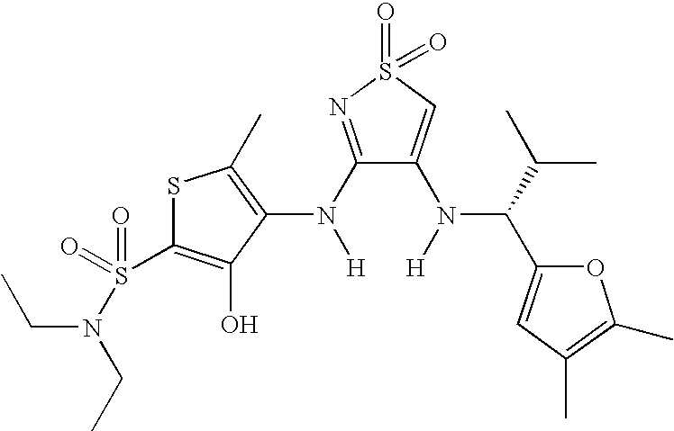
C1(N([H])C2=C(C)SC(S(=O)(=O)N(CC)CC)=C2O)=NS(=O)(=O)C=C1N([H])C(C(C)C)C1=CC(C)=C(C)O1
